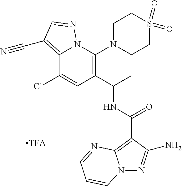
C12=C(C#N)C=NN1C(N1CCS(=O)(=O)CC1)=C(C(C)NC(=O)C1=C3N(N=C1N)C=CC=N3)C=C2Cl
